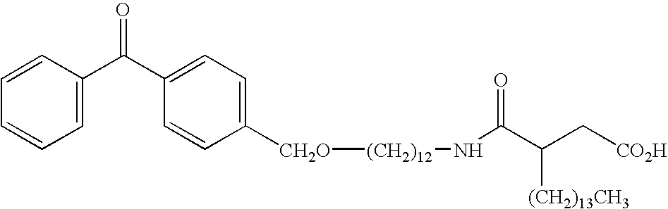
C1=C(C(C2=CC=C([CH2O][(CH2)12]NC(C(C[CO2H])[(CH2)13CH3])=O)C=C2)=O)C=CC=C1
